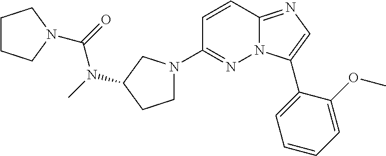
C1=CC2=NC=C(C3=CC=CC=C3OC)N2N=C1N1CCC(N(C)C(=O)N2CCCC2)C1
